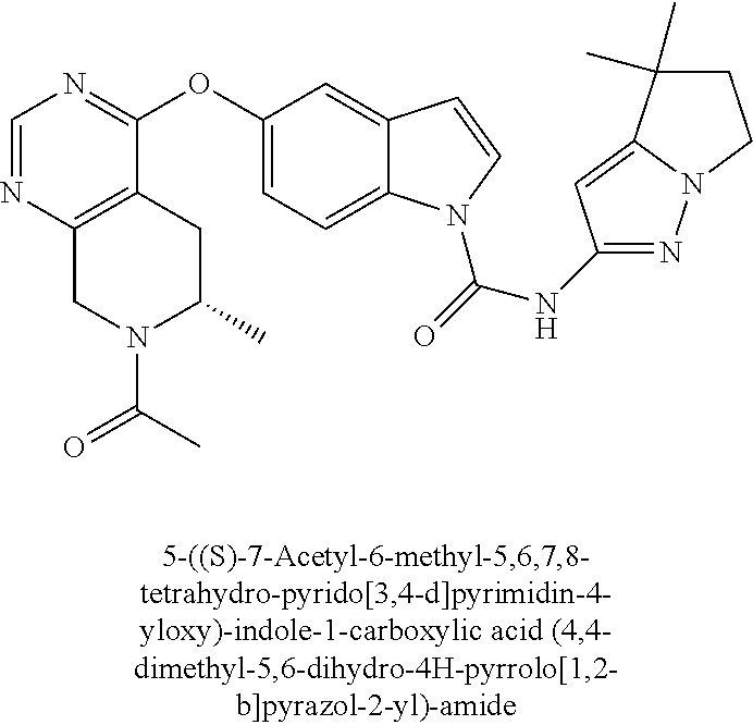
C1=NC2=C(C(OC3=CC=C4C(=C3)C=CN4C(=O)NC3=NN4C(=C3)C(C)(C)CC4)=N1)CC(C)N(C(C)=O)C2
